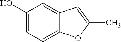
C1(O)=CC=C2C(=C1)C=C(C)O2
